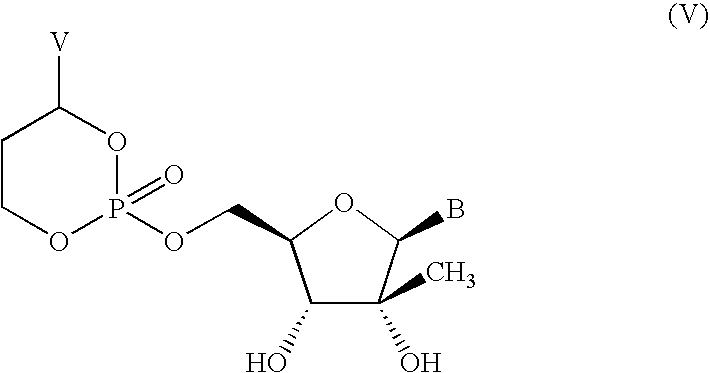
C1COP(=O)(OCC2C(O)C(C)(O)C(B)O2)OC1[V]
